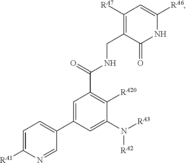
C1([RA7])=C(CNC(C2=C([RA20])C(N([RA3])[RA2])=CC(C3=CC=C([RA1])N=C3)=C2)=O)C(=O)NC([RA6])=C1
